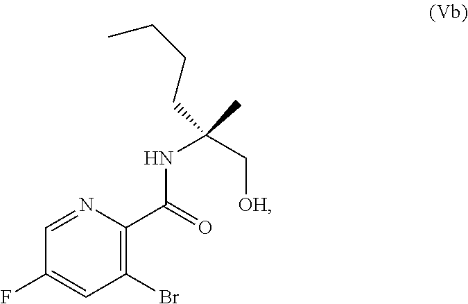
C1=NC(C(=O)NC(C)(C[OH])CCCC)=C(Br)C=C1F
